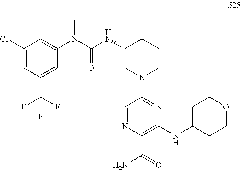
C1(NC(N(C2=CC(Cl)=CC(C(F)(F)F)=C2)C)=O)CN(C2=NC(NC3CCOCC3)=C(C(N)=O)N=C2)CCC1
